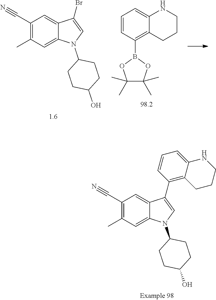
C1=C2C(=CC(C)=C1C#N)N(C1CCC(O)CC1)C=C2C1=C2C(=CC=C1)NCCC2.C1=CC(B2OC(C)(C)C(C)(C)O2)=C2C(=C1)NCCC2.C1=C2C(=CC(C)=C1C#N)N(C1CCC(O)CC1)C=C2Br
